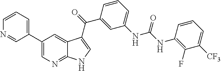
C1(C2=CC=CN=C2)=CN=C2C(=C1)C(C(C1=CC(NC(=O)NC3=C(F)C([CF3])=CC=C3)=CC=C1)=O)=CN2
